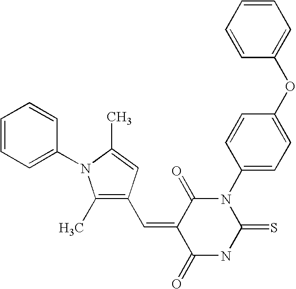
O=C1C(=CC2=C(C)N(C3=CC=CC=C3)C(C)=C2)C(=O)N(C2=CC=C(OC3=CC=CC=C3)C=C2)C(=S)N1
